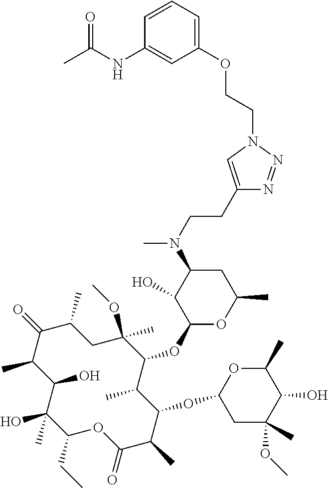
C1(CC)C(C)(O)C(O)C(C)C(=O)C(C)CC(OC)(C)C(OC2OC(C)CC(N(C)CCC3=CN(CCOC4=CC=CC(NC(C)=O)=C4)N=N3)C2O)C(C)C(OC2CC(C)(OC)C(O)C(C)O2)C(C)C(=O)O1
